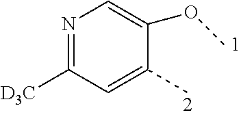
N1=C([D3C])C=C(C)C(OC)=C1
